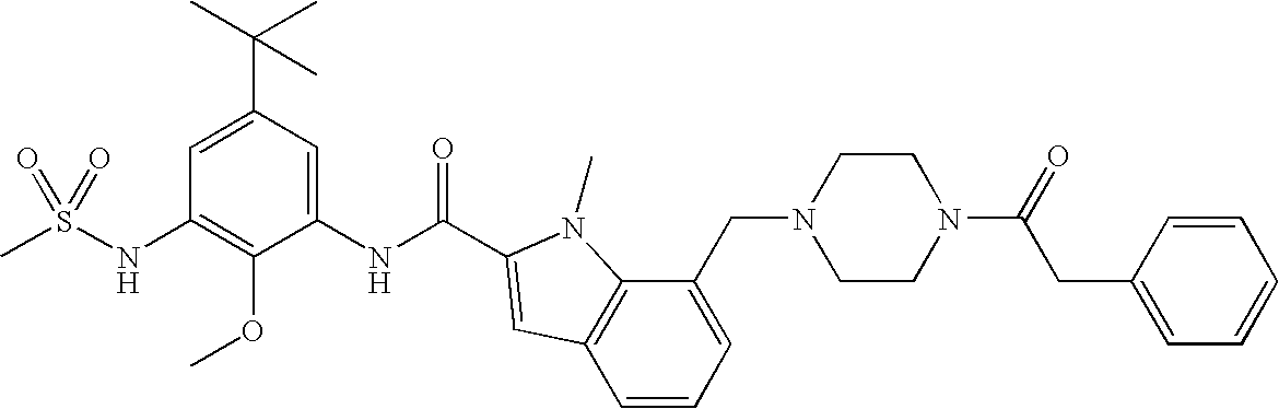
CS(NC1=C(OC)C(NC(=O)C2=CC3=C(C(CN4CCN(C(=O)CC5=CC=CC=C5)CC4)=CC=C3)N2C)=CC(C(C)(C)C)=C1)(=O)=O
